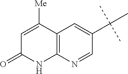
C1=C([Me])C2=C(NC1=O)N=CC(C(C)(C)C)=C2
